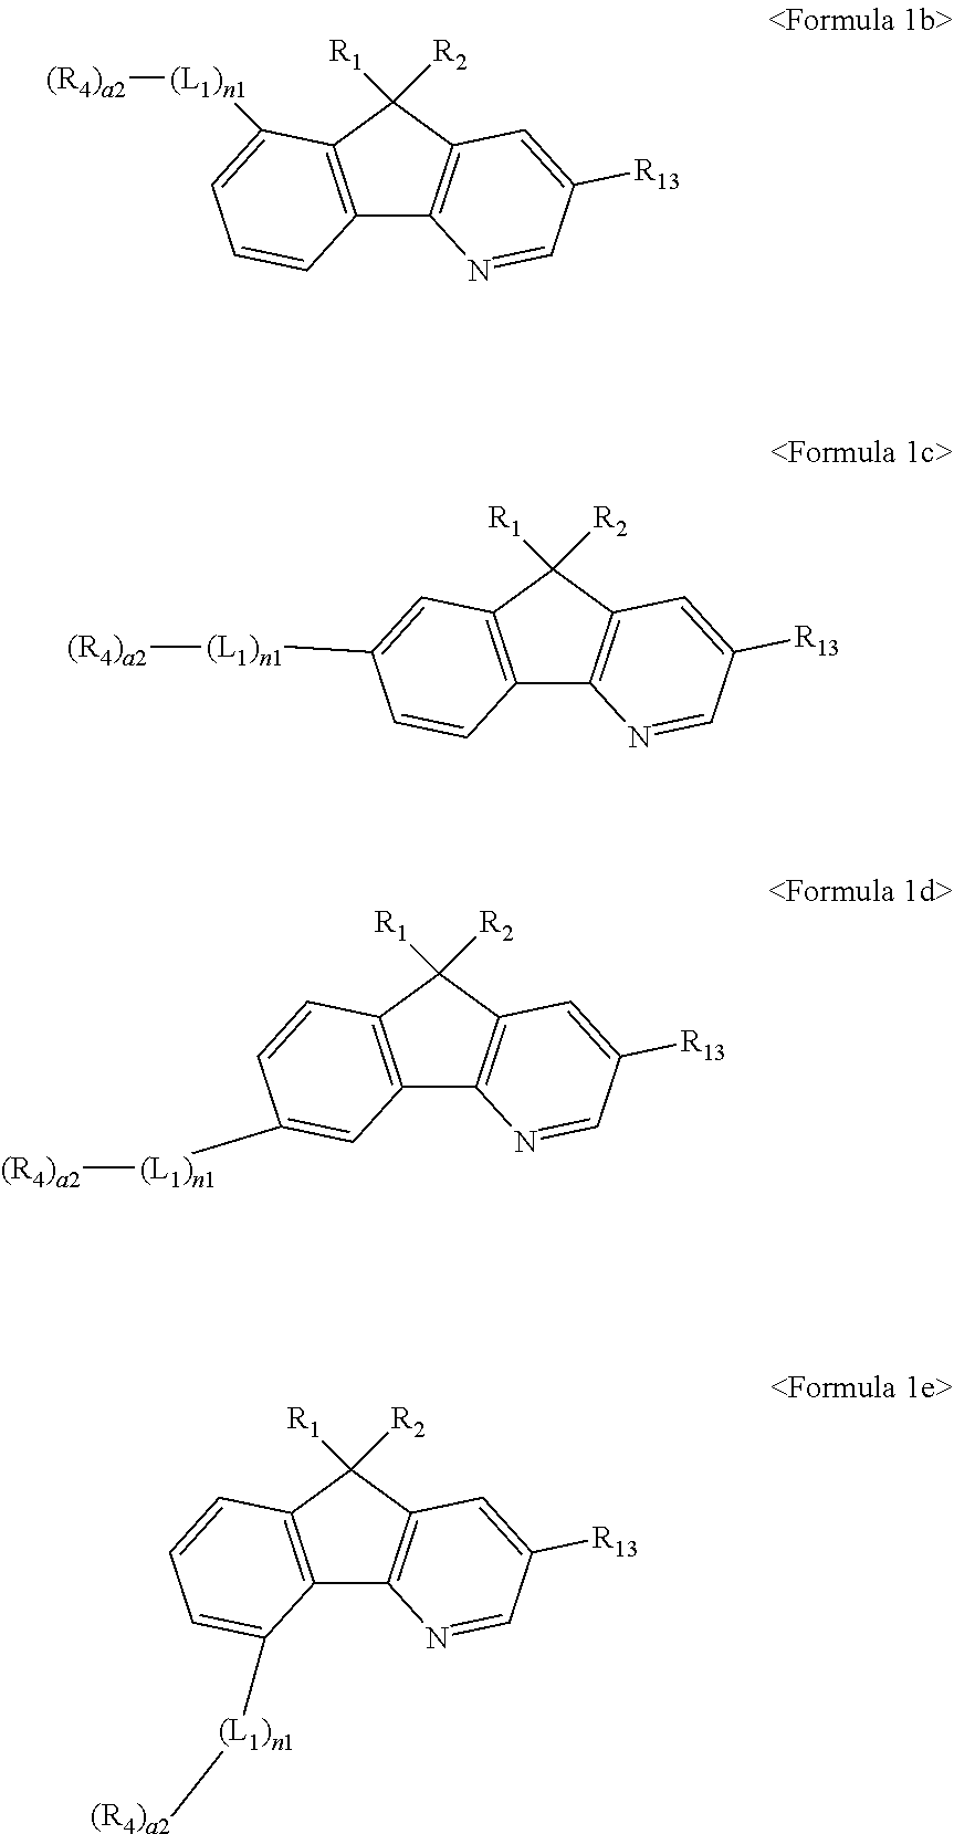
C12=C(C([R1])([R2])C3=C1N=CC([R13])=C3)C([(L1)n1][(R4)a2])=CC=C2.C12=C(C([R1])([R2])C3=C1N=CC([R13])=C3)C=C([(L1)n1][(R4)a2])C=C2.C12=C(C([R1])([R2])C3=C1N=CC([R13])=C3)C=CC([(L1)n1][(R4)a2])=C2.C12=C(C([R1])([R2])C3=C1N=CC([R13])=C3)C=CC=C2[(L1)n1][(R4)a2]
